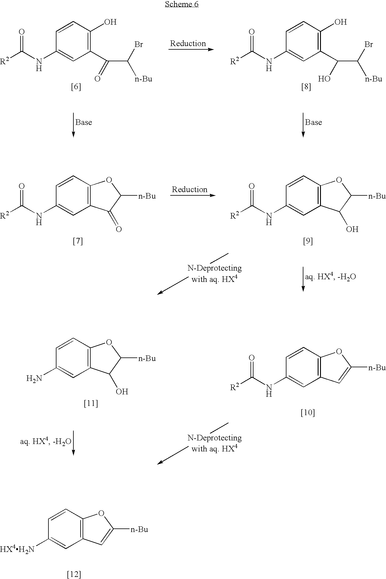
C1=CC(O)=C(C(O)C(Br)[n-Bu])C=C1NC([R2])=O.C1=CC(O)=C(C(=O)C(Br)[n-Bu])C=C1NC([R2])=O.C1=CC2=C(C=C1N)C(O)C([n-Bu])O2.C1=CC2=C(C=C1NC([R2])=O)C=C([n-Bu])O2.C1=CC2=C(C=C1[HX4H2N])C=C([n-Bu])O2.C1=CC2=C(C=C1NC([R2])=O)C(=O)C([n-Bu])O2.C1=CC2=C(C=C1NC([R2])=O)C(O)C([n-Bu])O2
